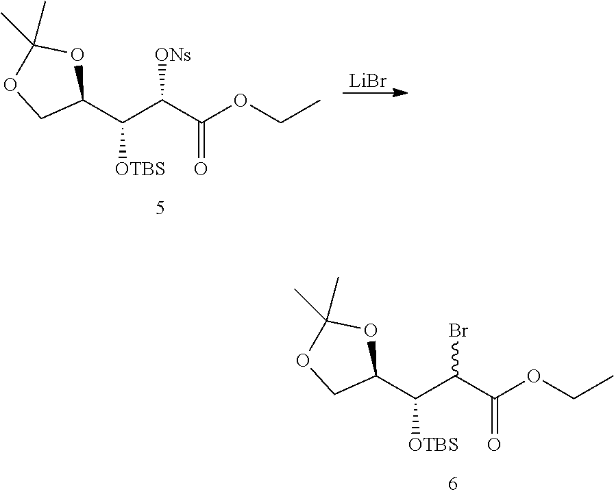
C(C(C(OCC)=O)Br)(C1OC(C)(C)OC1)[OTBS].C(C(C(OCC)=O)[ONs])(C1OC(C)(C)OC1)[OTBS].[LiBr]
